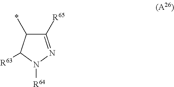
C1([R65])=NN([R64])C([R63])C1*
